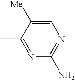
C1(C)=NC(N)=NC=C1[Me]
